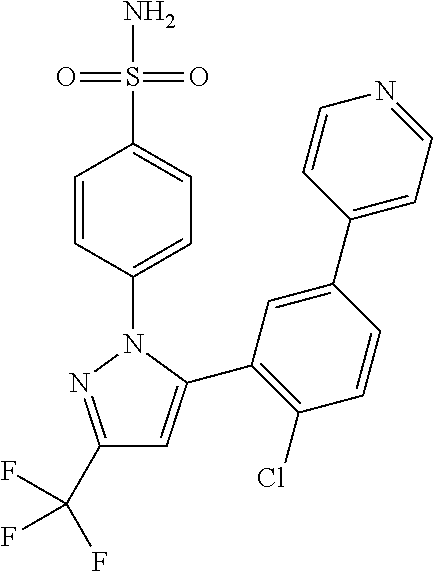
C1(C(F)(F)F)=NN(C2=CC=C(S(N)(=O)=O)C=C2)C(C2=C(Cl)C=CC(C3=CC=NC=C3)=C2)=C1
